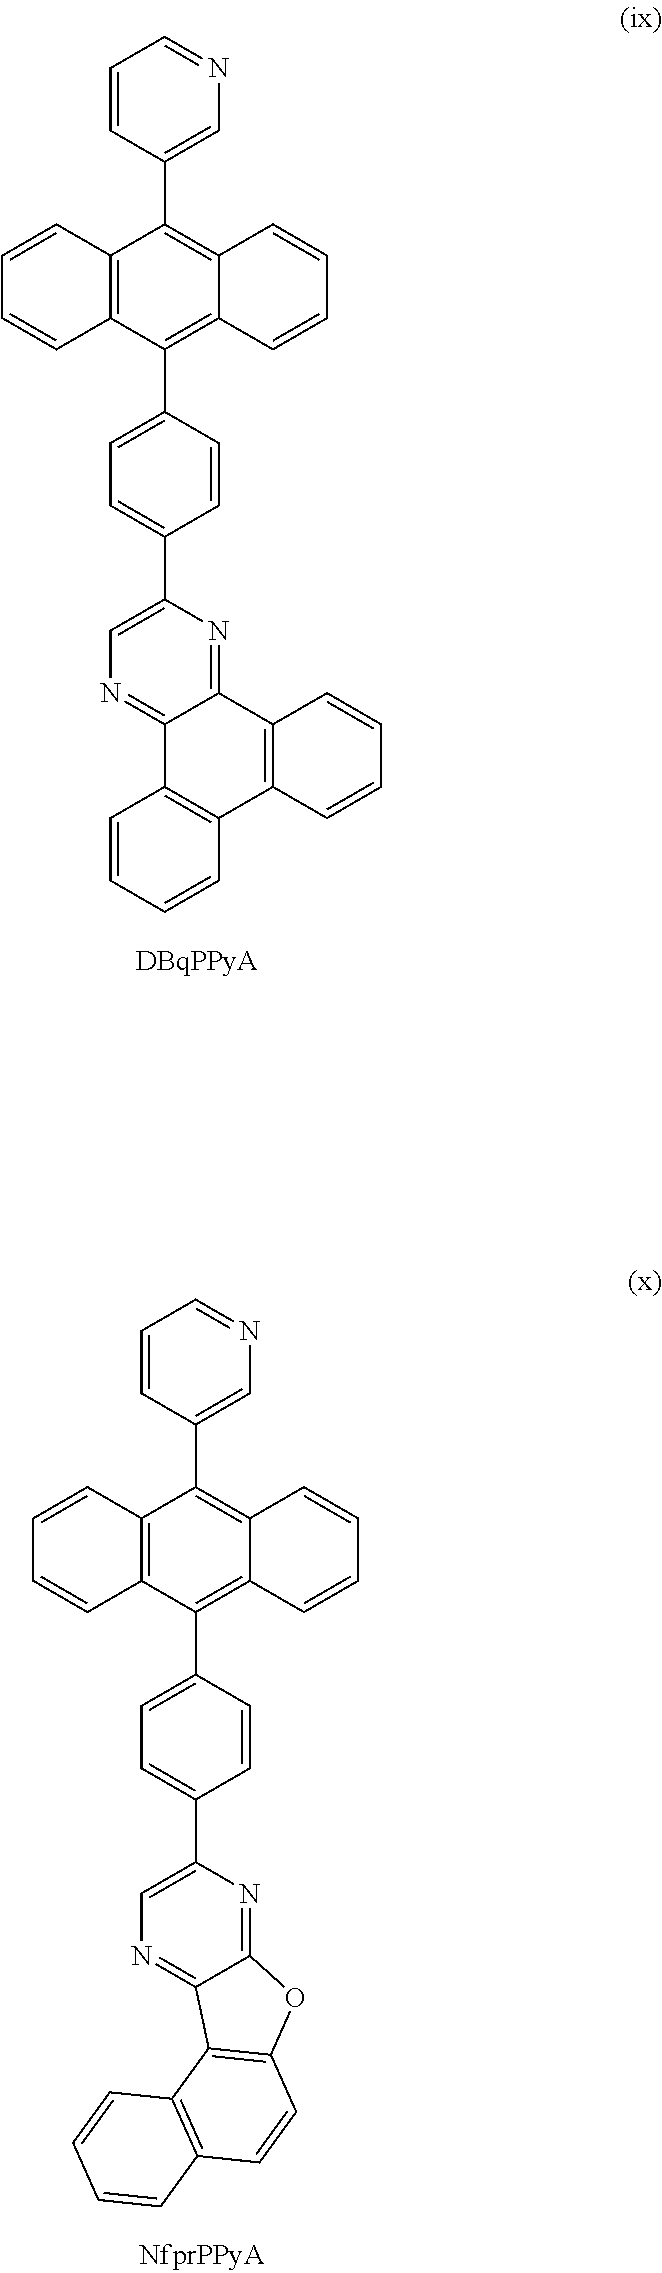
C1=CC(C2=C3C(=C(C4=CC=C(C5=CN=C6C(=N5)C5=C(C7=C6C=CC=C7)C=CC=C5)C=C4)C4=C2C=CC=C4)C=CC=C3)=CN=C1.C1=CC(C2=C3C(=C(C4=CC=C(C5=CN=C6C(=N5)OC5=C6C6=C(C=C5)C=CC=C6)C=C4)C4=C2C=CC=C4)C=CC=C3)=CN=C1
